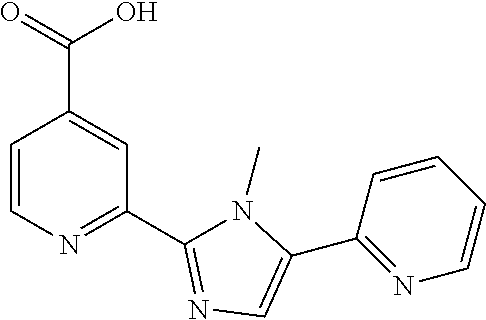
C1=CN=C(C2=NC=C(C3=NC=CC=C3)N2C)C=C1C(=O)O
